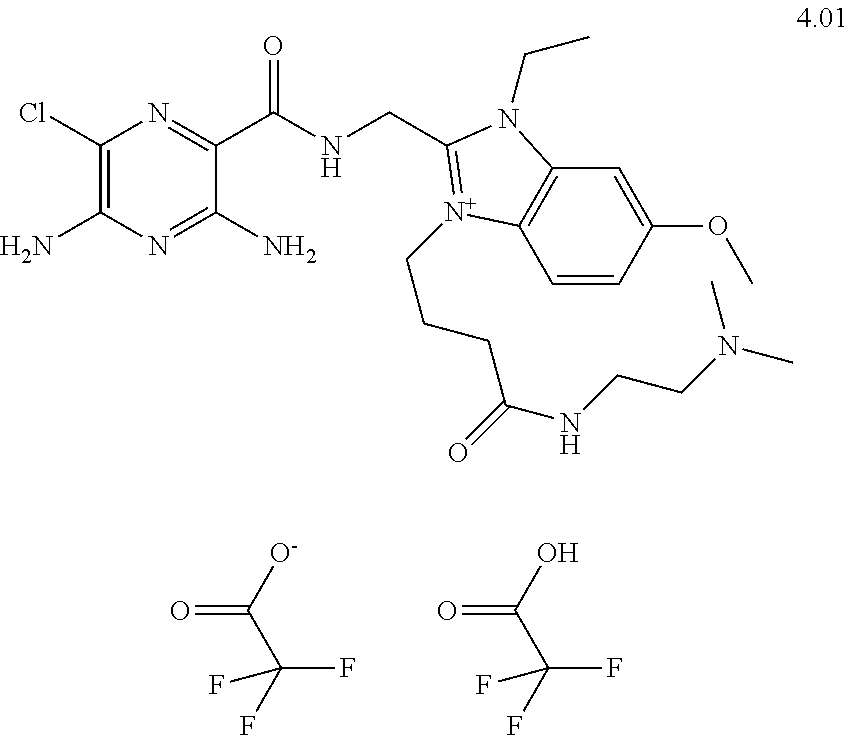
O=C([O-])C(F)(F)F.O=C(O)C(F)(F)F.C1(Cl)=C(N)N=C(N)C(C(NCC2=[N+](CCCC(NCCN(C)C)=O)C3=C(C=C(OC)C=C3)N2CC)=O)=N1
